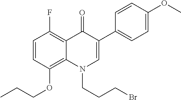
C1=CC(OCCC)=C2C(=C1F)C(=O)C(C1=CC=C(OC)C=C1)=CN2CCCBr
